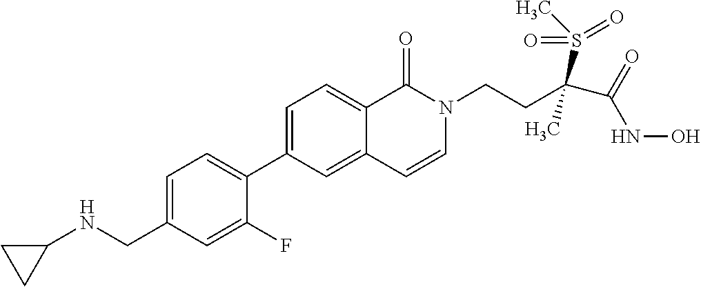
C1=C(CNC2CC2)C=C(F)C(C2=CC=C3C(=C2)C=CN(CCC(C(=O)NO)(S(C)(=O)=O)C)C3=O)=C1
